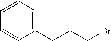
C1(CCCBr)=CC=CC=C1
